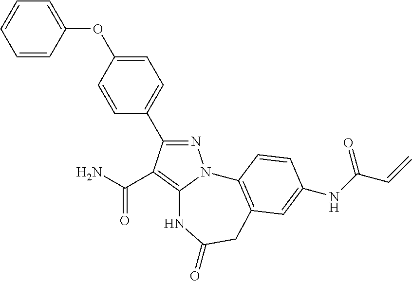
N12C(=C(C(N)=O)C(C3=CC=C(OC4=CC=CC=C4)C=C3)=N1)NC(=O)CC1=C2C=CC(NC(C=C)=O)=C1
